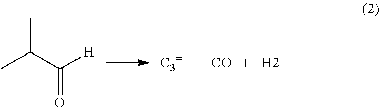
CC(C([H])=O)C.[CO].[H2]
